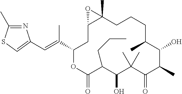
C(=C(C1OC(=O)C(CCC)C(O)C(C)(C)C(=O)C(C)C(O)C(C)CCCC2(C)C(C1)O2)C)C1=CSC(C)=N1
